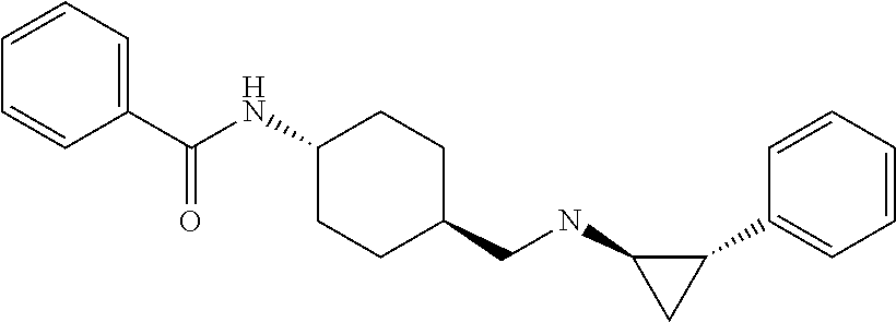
C1=CC=CC(C2C(NCC3CCC(NC(C4=CC=CC=C4)=O)CC3)C2)=C1
